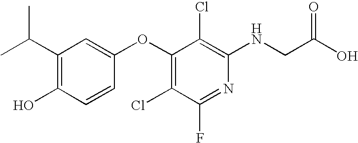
C1(C(C)C)=C(O)C=CC(OC2=C(Cl)C(F)=NC(NCC(O)=O)=C2Cl)=C1
